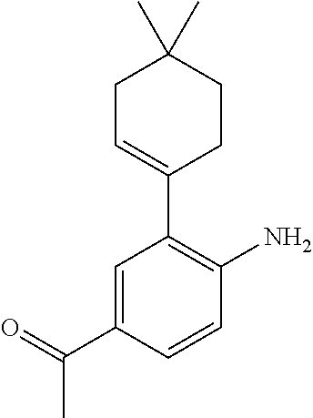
C1=C(C(=O)C)C=CC(N)=C1C1=CCC(C)(C)CC1
